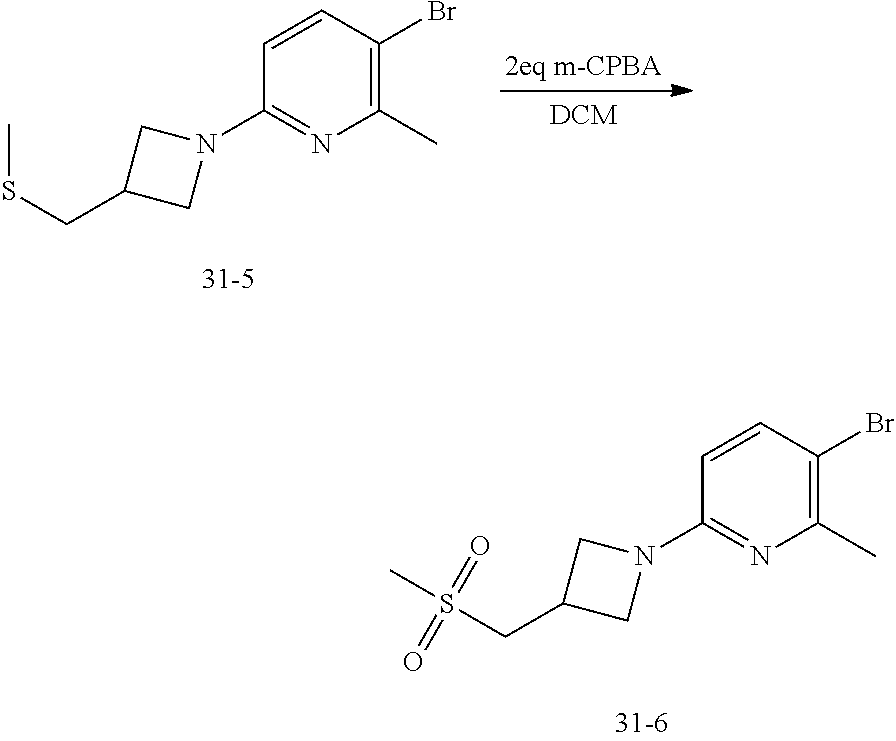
C1=CC(Br)=C(C)N=C1N1CC(CSC)C1.C1=CC(Br)=C(C)N=C1N1CC(CS(C)(=O)=O)C1
